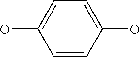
OC1=CC=C(O)C=C1
